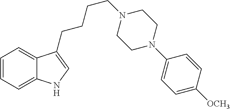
C1=CC=C2C(=C1)C(CCCCN1CCN(C3=CC=C([OCH3])C=C3)CC1)=CN2
